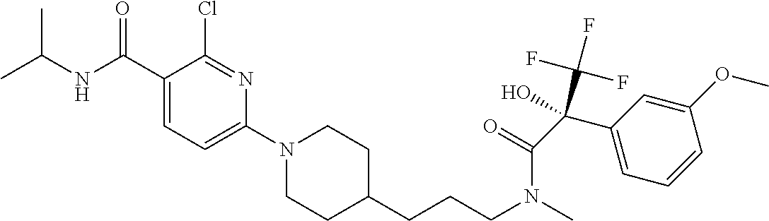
CC(NC(C1=CC=C(N2CCC(CCCN(C)C(=O)C(C3=CC=CC(OC)=C3)(C(F)(F)F)O)CC2)N=C1Cl)=O)C
